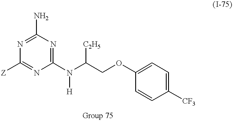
C1(N)=NC([Z])=NC(N(C(COC2=CC=C([CF3])C=C2)[C2H5])[H])=N1
